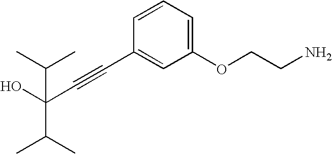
C(C#CC1=CC(OCCN)=CC=C1)(O)(C(C)C)C(C)C
